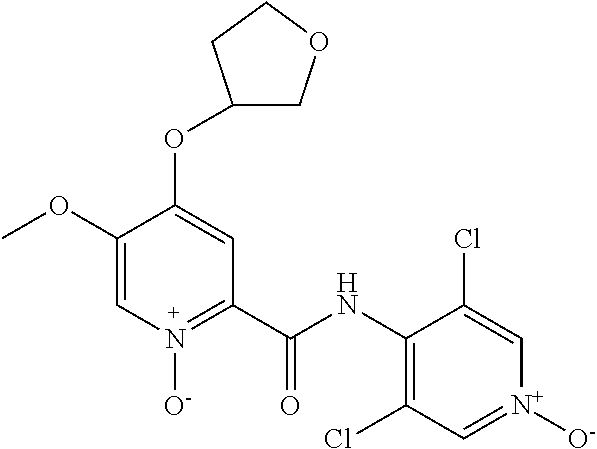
C1(OC)=CN([O-])=C(C(=O)NC2=C(Cl)C=[N+]([O-])C=C2Cl)C=C1OC1COCC1
